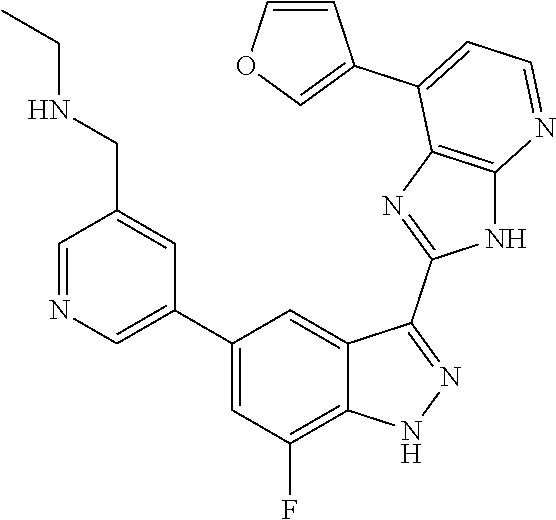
C1=NC=C(C2=CC(F)=C3C(=C2)C(C2=NC4=C(N2)N=CC=C4C2=COC=C2)=NN3)C=C1CNCC
